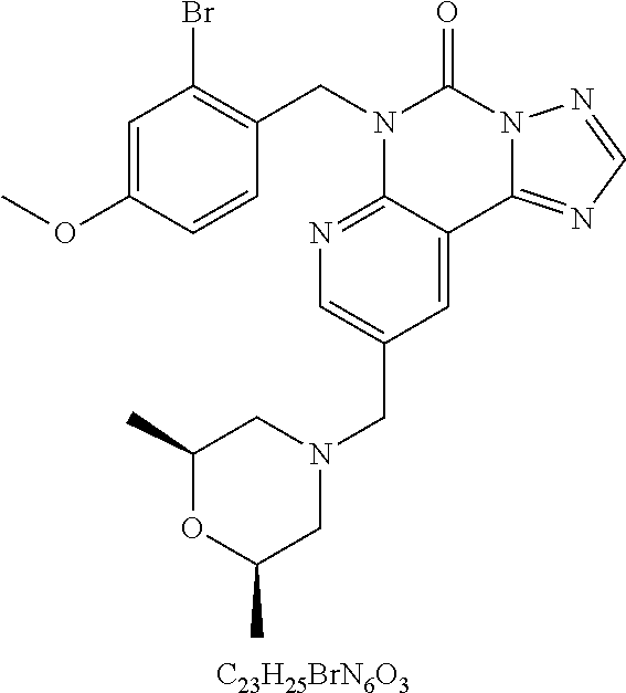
[C23H25BrN6O3].C1(OC)=CC(Br)=C(CN2C3=NC=C(CN4CC(C)OC(C)C4)C=C3C3=NC=NN3C2=O)C=C1
